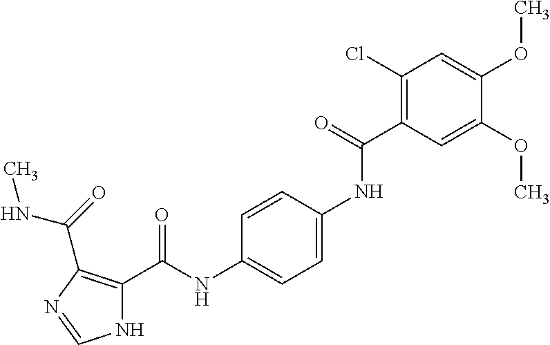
N(C1=CC=C(NC(C2=C(C(NC)=O)N=CN2)=O)C=C1)C(C1=C(Cl)C=C(OC)C(OC)=C1)=O
